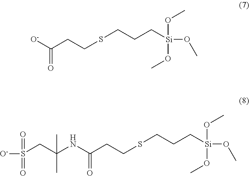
[O-]C(CCSCCC[Si](OC)(OC)OC)=O.C(CCSCCC[Si](OC)(OC)OC)(=O)NC(CS([O-])(=O)=O)(C)C
